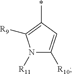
N1([R11])C([R10])=CC(*)=C1[R9]
